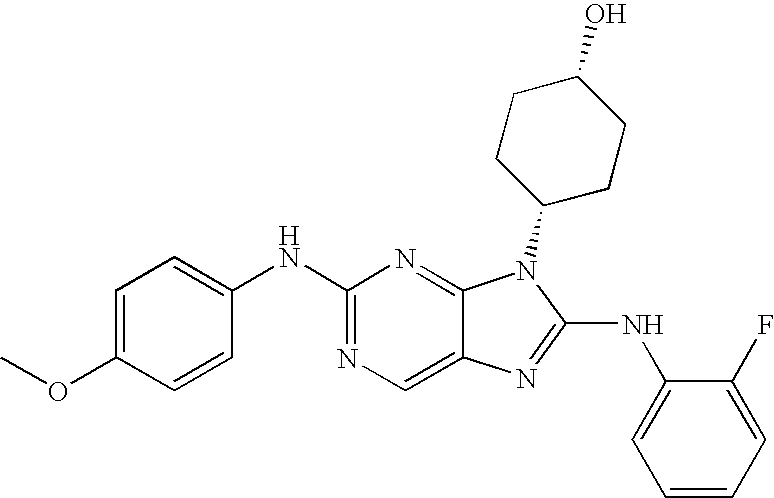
C1=C(OC)C=CC(NC2=NC=C3C(=N2)N(C2CCC(O)CC2)C(NC2=CC=CC=C2F)=N3)=C1
